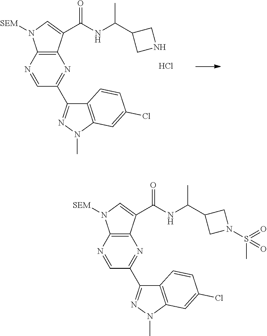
C12=C(N=CC(C3=NN(C)C4=C3C=CC(Cl)=C4)=N1)N([SEM])C=C2C(NC(C1CNC1)C)=O.Cl.C12=C(N=CC(C3=NN(C)C4=C3C=CC(Cl)=C4)=N1)N([SEM])C=C2C(NC(C1CN(S(=O)(C)=O)C1)C)=O
